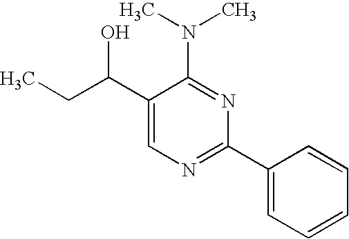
C1(C(CC)O)=CN=C(C2=CC=CC=C2)N=C1N(C)C
